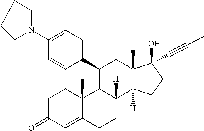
C1=CC(N2CCCC2)=CC=C1C1CC2(C)C(O)(C#CC)CCC2([H])C2([H])CCC3=CC(=O)CCC3(C)C12
